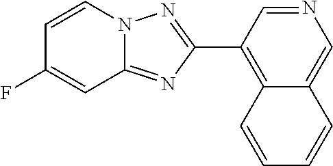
C1(C2=C3C(=CN=C2)C=CC=C3)=NN2C(=N1)C=C(F)C=C2
